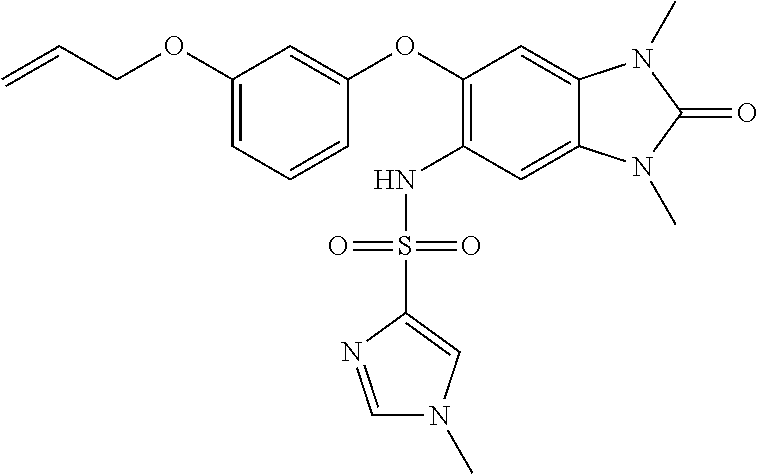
C(COC1=CC=CC(OC2=C(NS(C3=CN(C)C=N3)(=O)=O)C=C3C(=C2)N(C)C(=O)N3C)=C1)=C
